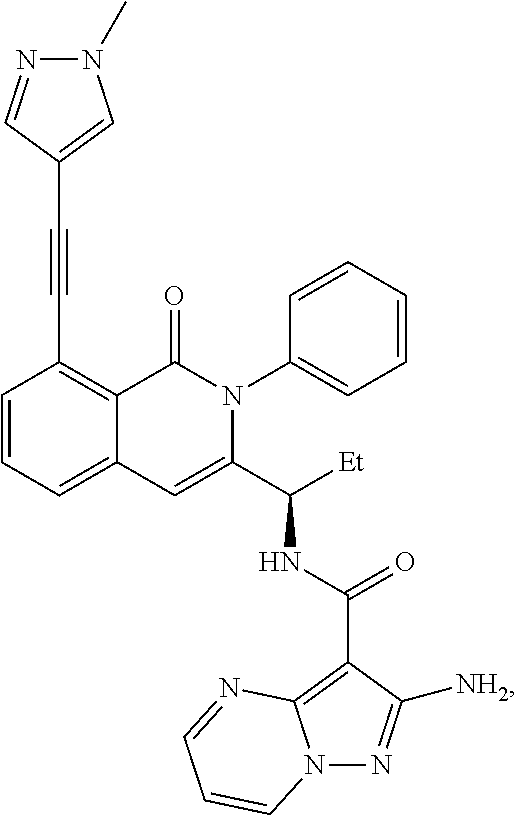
C1=CC=C2C(=C1C#CC1=CN(C)N=C1)C(=O)N(C1=CC=CC=C1)C(C([Et])NC(=O)C1=C3N(N=C1[NH2])C=CC=N3)=C2
